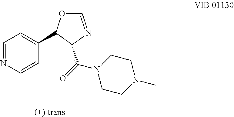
C1=NC=CC(C2OC=NC2C(=O)N2CCN(C)CC2)=C1
